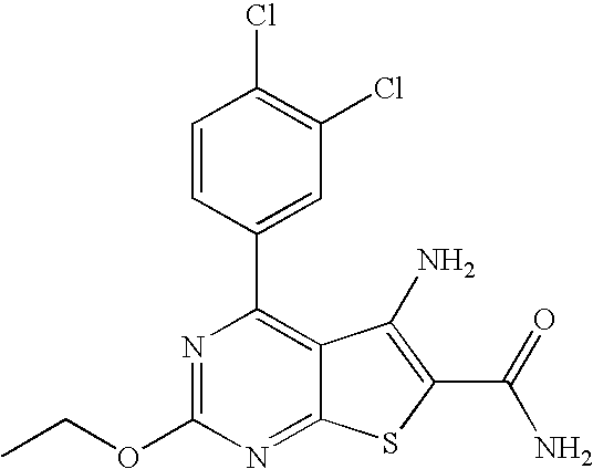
C1=CC(C2=C3C(=NC(OCC)=N2)SC(C(N)=O)=C3N)=CC(Cl)=C1Cl
